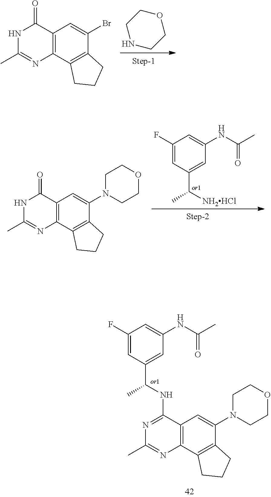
N1CCOCC1.C12=C(C3=C(C(Br)=C1)CCC3)N=C(C)NC2=O.C1(F)=CC(C(C)[NH2HCl])=CC(NC(=O)C)=C1.C12=C(C3=C(C(N4CCOCC4)=C1)CCC3)N=C(C)NC2=O.C12=C(C3=C(C(N4CCOCC4)=C1)CCC3)N=C(C)N=C2NC(C1=CC(NC(=O)C)=CC(F)=C1)C
